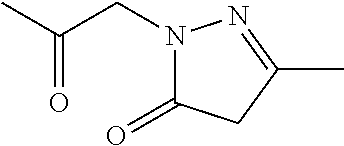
N1(CC(C)=O)C(=O)CC(C)=N1
